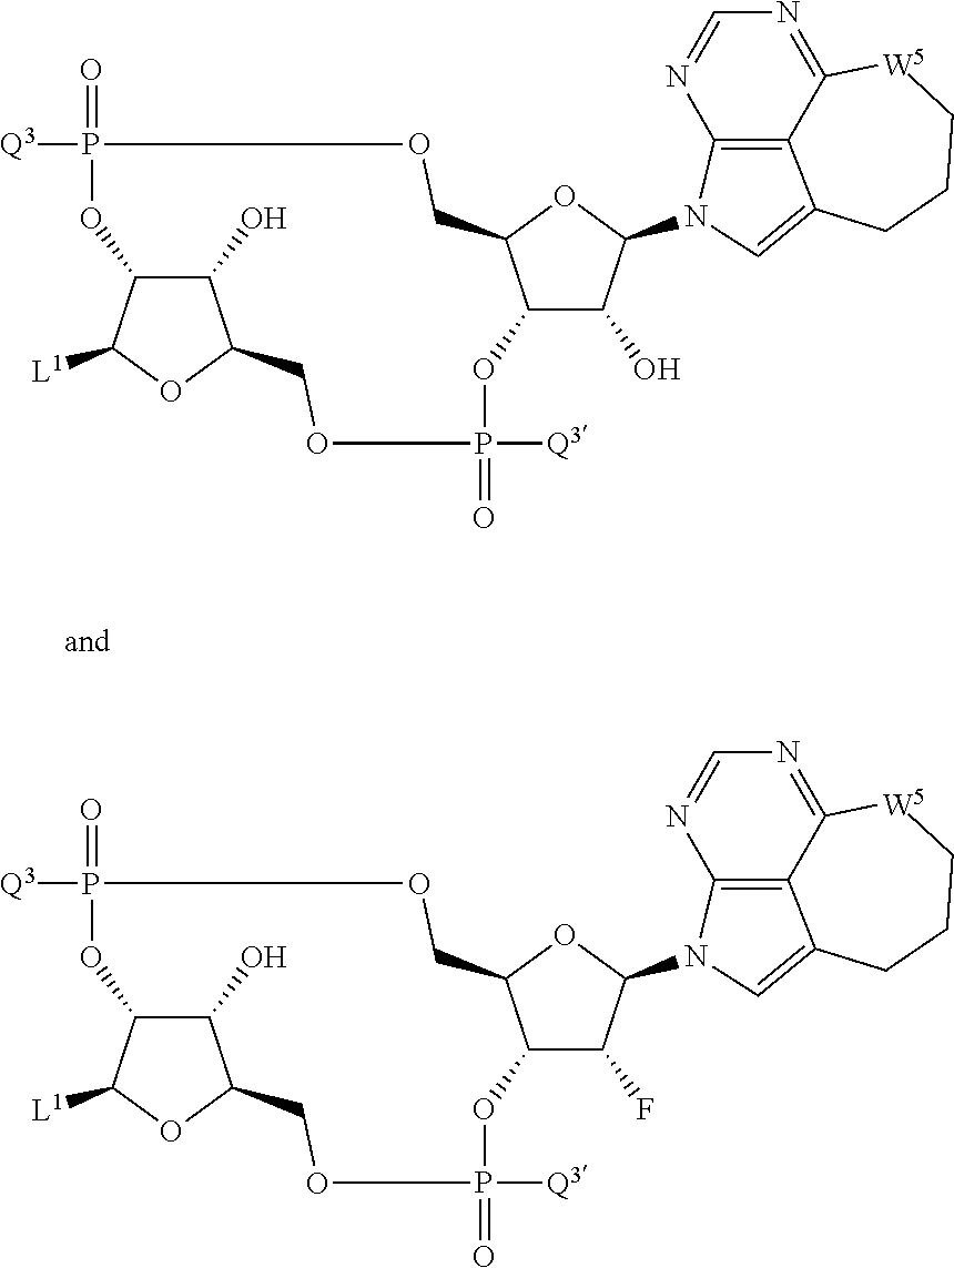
C1(O)C2C([L1])OC1COP(=O)([Q3])OC1C(O)C(N3C4=C5C(=NC=N4)[W5]CCCC5=C3)OC1COP([Q3])(=O)O2.C1(O)C2C([L1])OC1COP(=O)([Q3])OC1C(F)C(N3C4=C5C(=NC=N4)[W5]CCCC5=C3)OC1COP([Q3])(=O)O2
